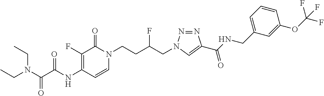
N(C1=C(F)C(=O)N(CCC(CN2N=NC(C(NCC3=CC=CC(OC(F)(F)F)=C3)=O)=C2)F)C=C1)C(=O)C(=O)N(CC)CC
